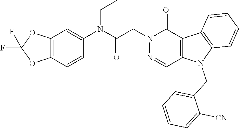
N1(CC(N(C2=CC3=C(C=C2)OC(F)(F)O3)CC)=O)N=CC2=C(C1=O)C1=C(N2CC2=CC=CC=C2[CN])C=CC=C1
